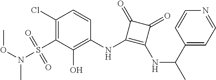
C1(Cl)=C(S(=O)(=O)N(OC)C)C(O)=C(NC2=C(NC(C)C3=CC=NC=C3)C(=O)C2=O)C=C1
